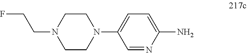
C1=NC(N)=CC=C1N1CCN(CCF)CC1
